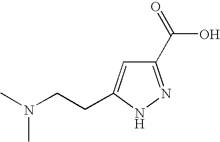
C1(C(=O)O)=NNC(CCN(C)C)=C1
